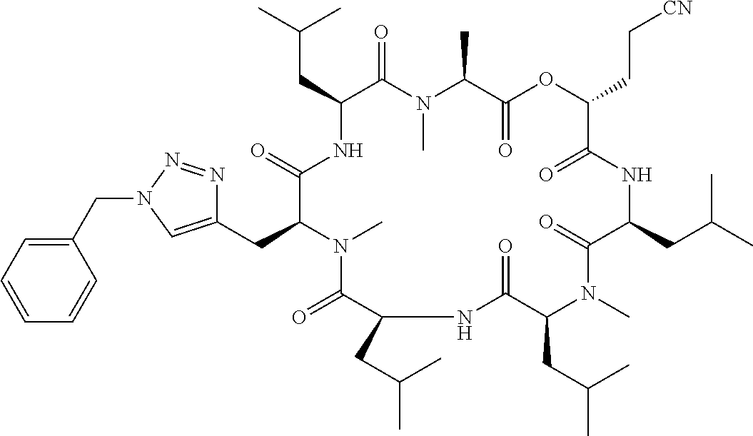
C(C1C(=O)N(C)C(C)C(=O)OC(CC[CN])C(=O)NC(CC(C)C)C(=O)N(C)C(CC(C)C)C(=O)NC(CC(C)C)C(=O)N(C)C(CC2=CN(CC3=CC=CC=C3)N=N2)C(=O)N1)C(C)C
